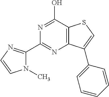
C1(C2=NC=CN2C)=NC2=C(C(O)=N1)SC=C2C1=CC=CC=C1
